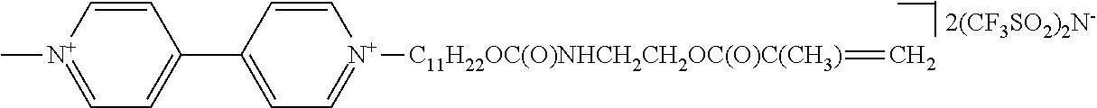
[N+]1(C)=CC=C(C2=CC=[N+]([C11H22OC(O)NHCH2CH2OC(O)C(CH3)]=C)C=C2)C=C1
